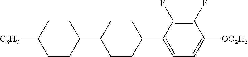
C1([C3H7])CCC(C2CCC(C3=CC=C([OC2H5])C(F)=C3F)CC2)CC1
